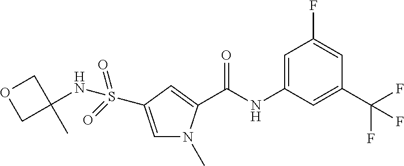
C(NC1=CC(F)=CC(C(F)(F)F)=C1)(=O)C1=CC(S(=O)(NC2(C)COC2)=O)=CN1C
